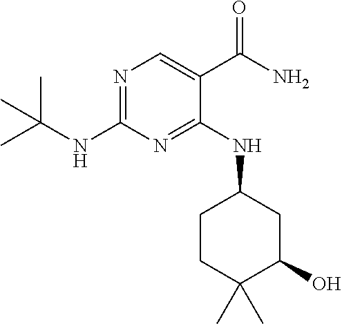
N1=C(NC(C)(C)C)N=C(NC2CCC(C)(C)C(O)C2)C(C(N)=O)=C1
